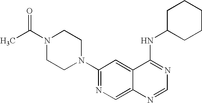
C1(N2CCN(C(=O)C)CC2)=NC=C2C(=C1)C(NC1CCCCC1)=NC=N2
